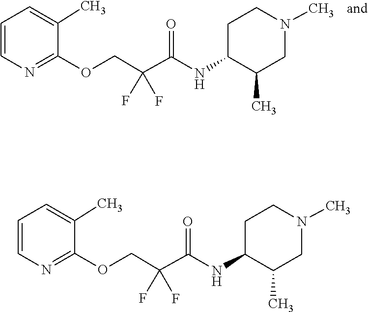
C1=C(C)C(OCC(F)(C(=O)NC2C(C)CN(C)CC2)F)=NC=C1.C1=C(C)C(OCC(F)(C(=O)NC2C(C)CN(C)CC2)F)=NC=C1
